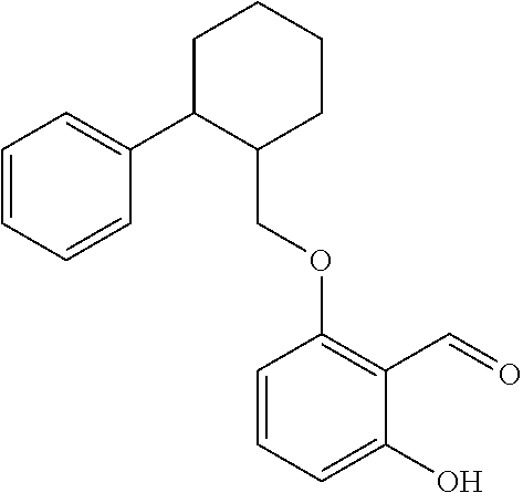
C1C(C2=CC=CC=C2)C(COC2=C(C=O)C(O)=CC=C2)CCC1
